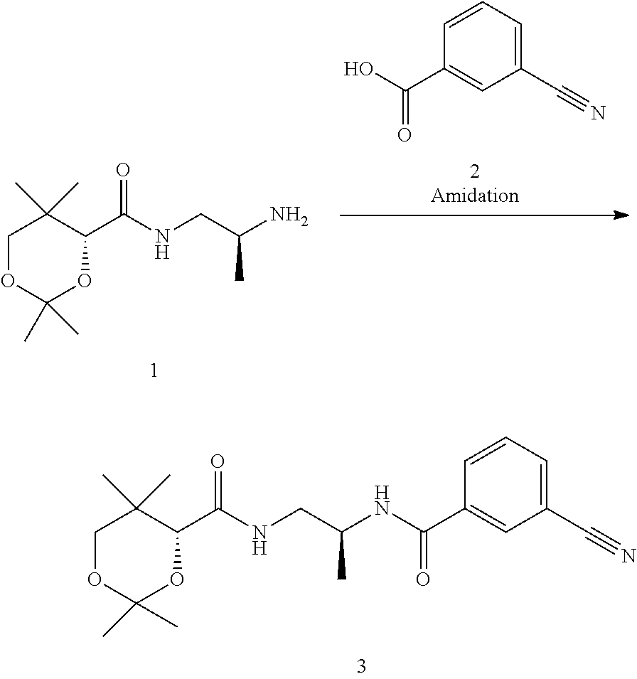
C1(C#N)=CC=CC(C(O)=O)=C1.C1OC(C)(C)OC(C(NCC(N)C)=O)C1(C)C.C1OC(C)(C)OC(C(NCC(NC(C2=CC(C#N)=CC=C2)=O)C)=O)C1(C)C
